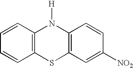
C12=C(C=CC=C1)N([H])C1=C(S2)C=C([NO2])C=C1
